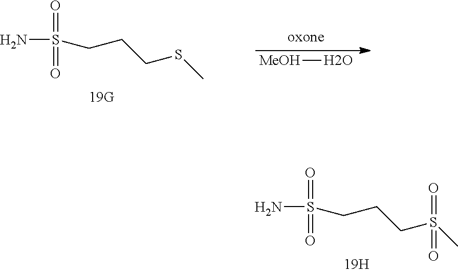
NS(=O)(=O)CCCS(C)(=O)=O.NS(=O)(=O)CCCSC.[MeOH]O
